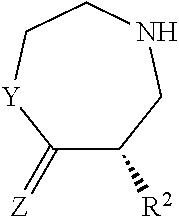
C1(=[Z])C([R2])CNCC[Y]1
